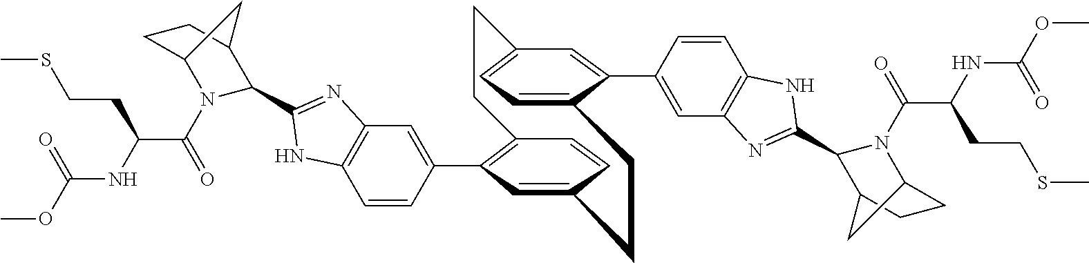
C1=CC(C2=C3C=CC(=C2)CCC2=CC=C(C=C2C2=CC4=C(C=C2)NC(C2N(C(C(NC(=O)OC)CCSC)=O)C5CCC2C5)=N4)CC3)=CC2=C1NC(C1N(C(=O)C(NC(OC)=O)CCSC)C3CCC1C3)=N2
